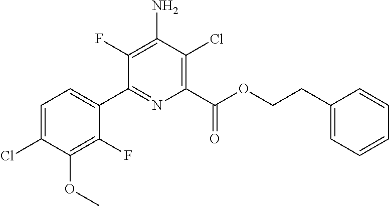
C1=C(Cl)C(OC)=C(F)C(C2=NC(C(OCCC3=CC=CC=C3)=O)=C(Cl)C(N)=C2F)=C1
